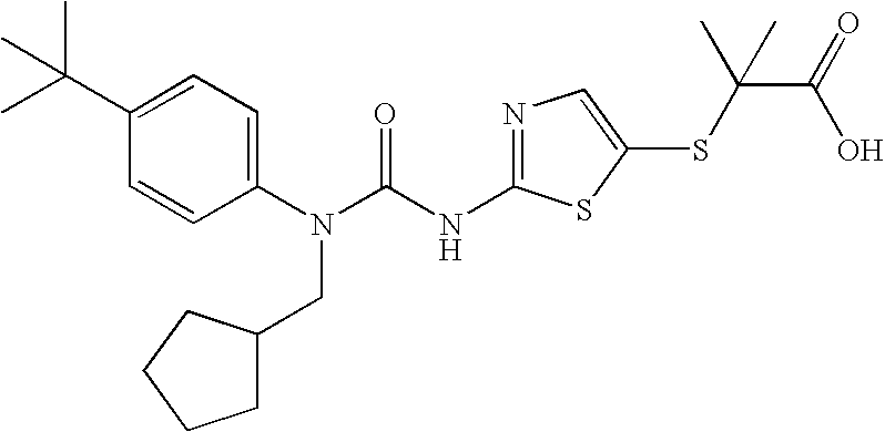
C1(C(C)(C)C)=CC=C(N(C(NC2=NC=C(SC(C(O)=O)(C)C)S2)=O)CC2CCCC2)C=C1
